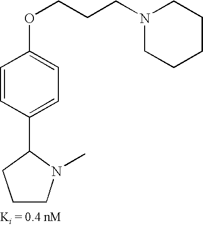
N1(CCCOC2=CC=C(C3N(C)CCC3)C=C2)CCCCC1
